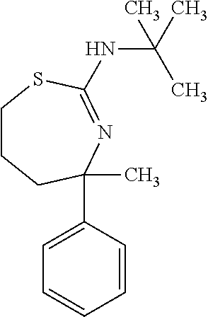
C1CCC(C)(C2=CC=CC=C2)N=C(NC(C)(C)C)S1
